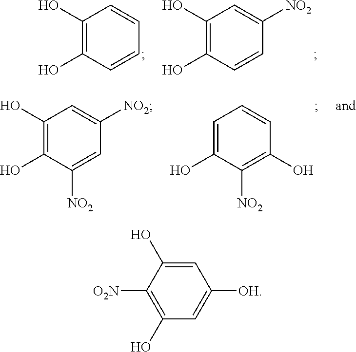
C1(O)=C(O)C=CC=C1.C1(O)=C(O)C=CC([NO2])=C1.C1(O)=C(O)C([NO2])=CC([NO2])=C1.C1=C(O)C([NO2])=C(O)C=C1.C1=C(O)C([O2N])=C(O)C=C1[OH]
